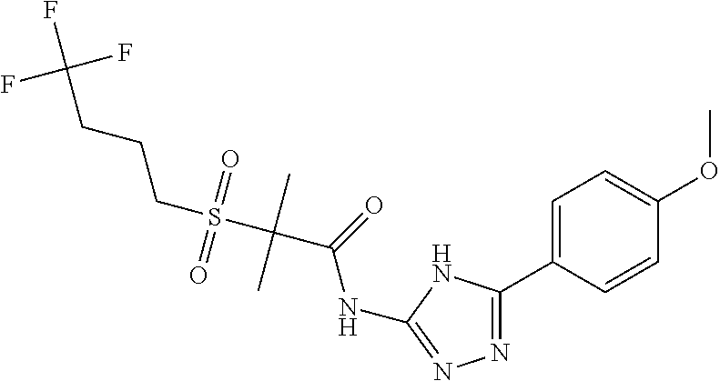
N1=C(C2=CC=C(OC)C=C2)NC(NC(=O)C(S(CCCC(F)(F)F)(=O)=O)(C)C)=N1
